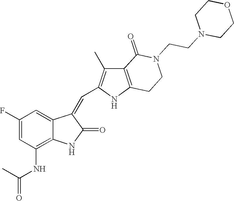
C1(F)=CC(NC(=O)C)=C2C(=C1)C(=CC1=C(C)C3=C(N1)CCN(CCN1CCOCC1)C3=O)C(=O)N2
